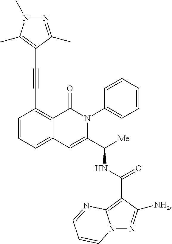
C1=CC=C2C(=C1C#CC1=C(C)N(C)N=C1C)C(=O)N(C1=CC=CC=C1)C(C([Me])NC(C1=C3N(N=C1[NH2])C=CC=N3)=O)=C2
